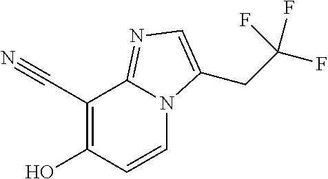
C1(C#N)=C(O)C=CN2C1=NC=C2CC(F)(F)F
